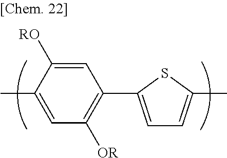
C1(C)=CC([OR])=C(C2=CC=C(C)S2)C=C1[RO]
